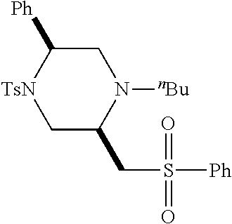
C1C(CS([Ph])(=O)=O)N([nBu])CC([Ph])[TsN]1
